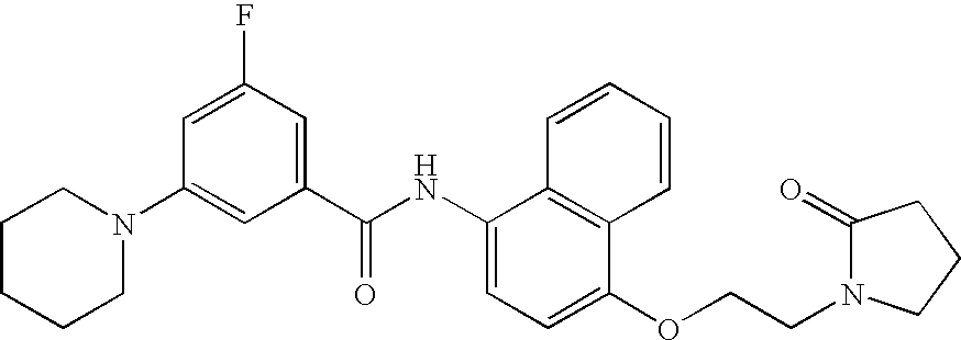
C1CCCN(C2=CC(C(NC3=CC=C(OCCN4C(=O)CCC4)C4=C3C=CC=C4)=O)=CC(F)=C2)C1
